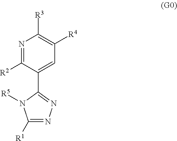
N1=C([R2])C(C2=NN=C([R1])N2[R5])=CC([R4])=C1[R3]
